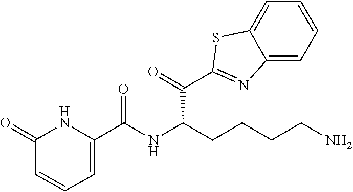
N1=C(C(C(CCCCN)NC(C2=CC=CC(=O)N2)=O)=O)SC2=CC=CC=C12
